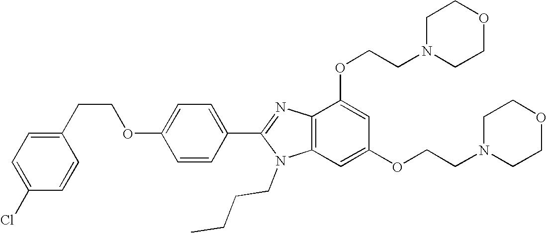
C1(CCOC2=CC=C(C3=NC4=C(N3CCCC)C=C(OCCN3CCOCC3)C=C4OCCN3CCOCC3)C=C2)=CC=C(Cl)C=C1
